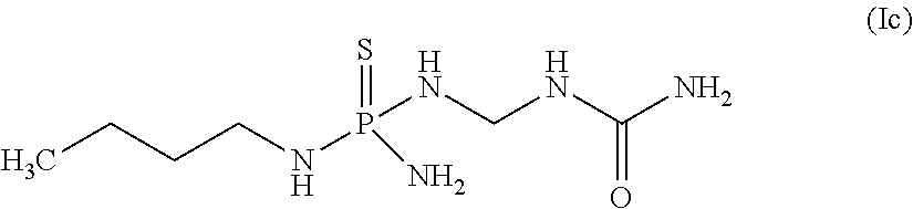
CCCCNP(=S)(NCNC(N)=O)N
